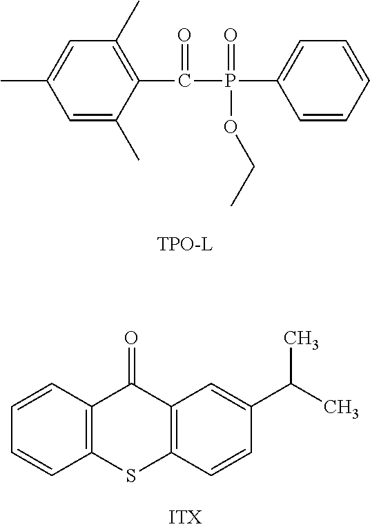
C1=C(C)C(C(P(=O)(C2=CC=CC=C2)OCC)=O)=C(C)C=C1C.C12=C(C=CC=C1)C(=O)C1=C(S2)C=CC(C(C)C)=C1
